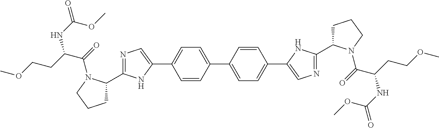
C1=CC(C2=CC=C(C3=CN=C(C4CCCN4C(C(CCOC)NC(=O)OC)=O)N3)C=C2)=CC=C1C1=CN=C(C2CCCN2C(C(CCOC)NC(=O)OC)=O)N1
